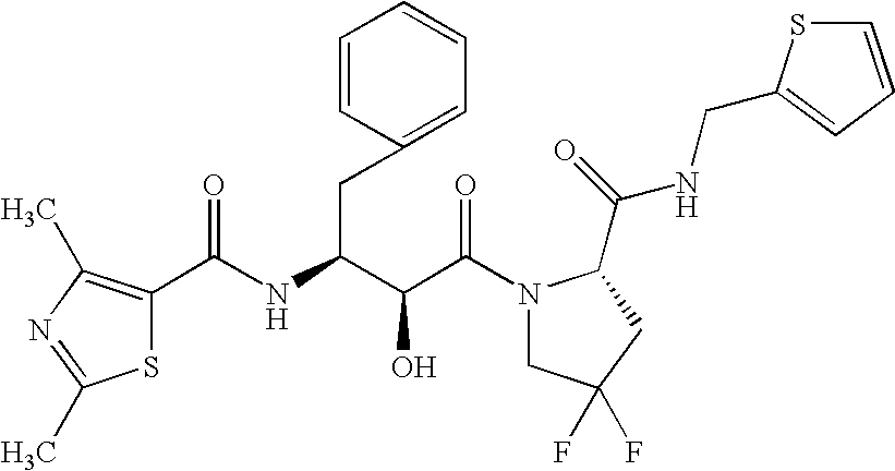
C(C(N1CC(F)(F)CC1C(NCC1=CC=CS1)=O)=O)(O)C(CC1=CC=CC=C1)NC(=O)C1=C(C)N=C(C)S1
